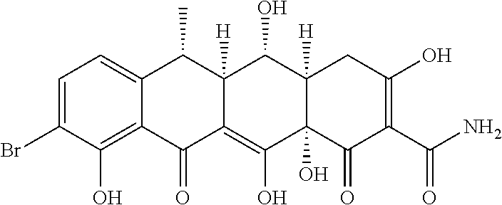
C1=C(Br)C(O)=C2C(=C1)C(C)C1([H])C(=C(O)C3(O)C([H])(C1O)CC(O)=C(C(N)=O)C3=O)C2=O
